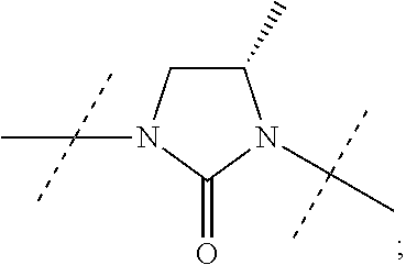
C1(C)CN(C(C)(C)C)C(=O)N1C(C)(C)C
